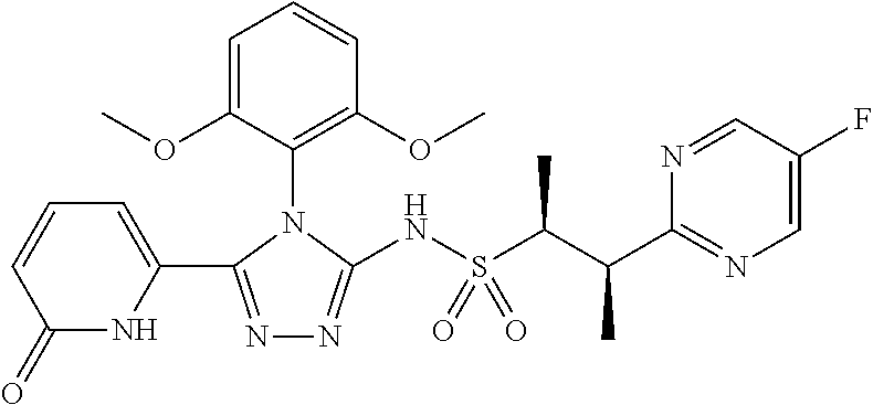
C1(=O)NC(C2=NN=C(NS(C(C(C3=NC=C(F)C=N3)C)C)(=O)=O)N2C2=C(OC)C=CC=C2OC)=CC=C1
